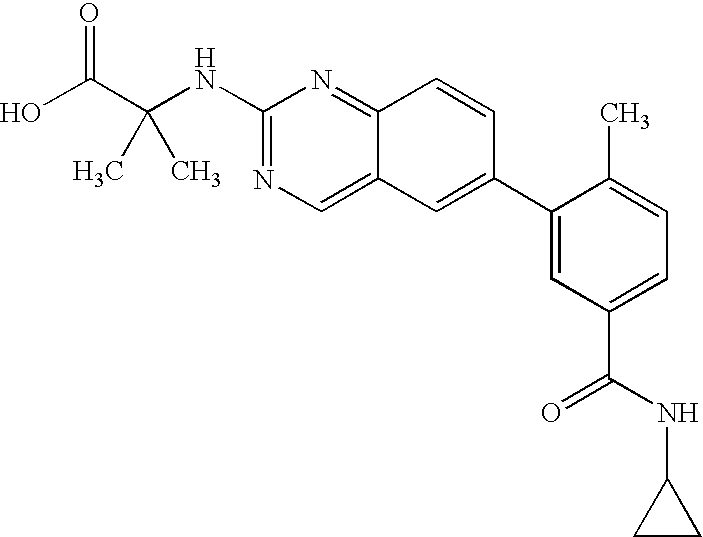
N(C1=NC=C2C(=N1)C=CC(C1=CC(C(NC3CC3)=O)=CC=C1C)=C2)C(C(O)=O)(C)C
